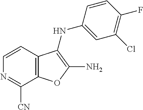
N1=C([CN])C2=C(C=C1)C(NC1=CC(Cl)=C(F)C=C1)=C(N)O2
